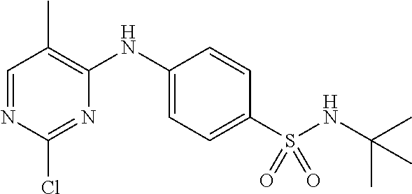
C1=NC(Cl)=NC(NC2=CC=C(S(NC(C)(C)C)(=O)=O)C=C2)=C1C
